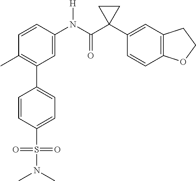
C1=C(N(C(C2(C3=CC4=C(C=C3)OCC4)CC2)=O)[H])C=CC(C)=C1C1=CC=C(S(=O)(=O)N(C)C)C=C1
